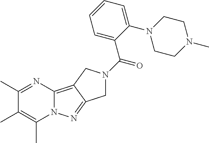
C1(C)=NC2=C3C(=NN2C(C)=C1C)CN(C(=O)C1=CC=CC=C1N1CCN(C)CC1)C3
